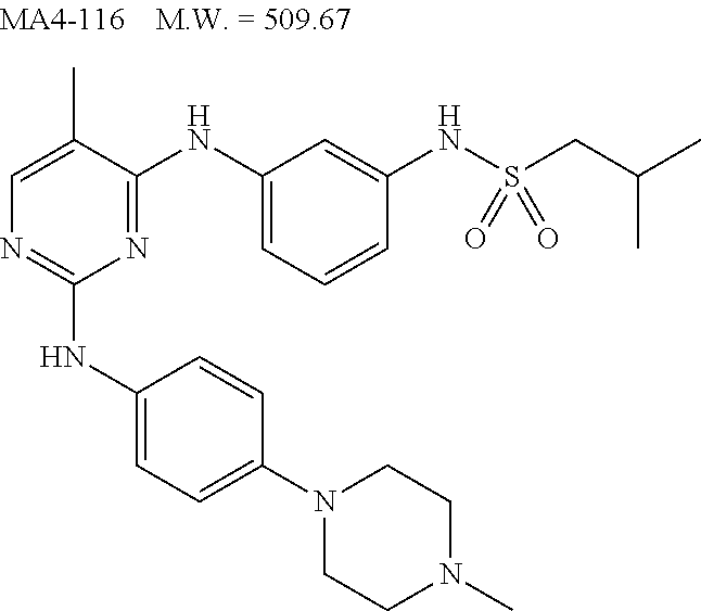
N1=C(NC2=CC=CC(NS(CC(C)C)(=O)=O)=C2)C(C)=CN=C1NC1=CC=C(N2CCN(C)CC2)C=C1
